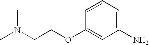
C1=CC=C(N)C=C1OCCN(C)C
